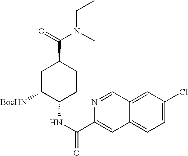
C1C([BocHN])C(NC(C2=CC3=CC=C(Cl)C=C3C=N2)=O)CCC1C(=O)N(CC)C
